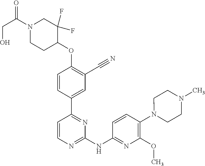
C1=CC(C2=NC(NC3=NC(OC)=C(N4CCN(C)CC4)C=C3)=NC=C2)=CC(C#N)=C1OC1C(F)(F)CN(C(CO)=O)CC1
